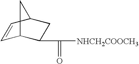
C1=CC2CC(C(=O)[NHCH2COOCH3])C1C2
